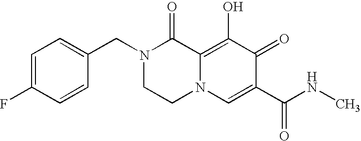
C1=C(F)C=CC(CN2CCN3C(=C(O)C(=O)C(C(=O)NC)=C3)C2=O)=C1
